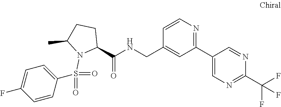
C(C1=CC(C2=CN=C(C(F)(F)F)N=C2)=NC=C1)NC(C1CCC(C)N1S(C1=CC=C(F)C=C1)(=O)=O)=O
